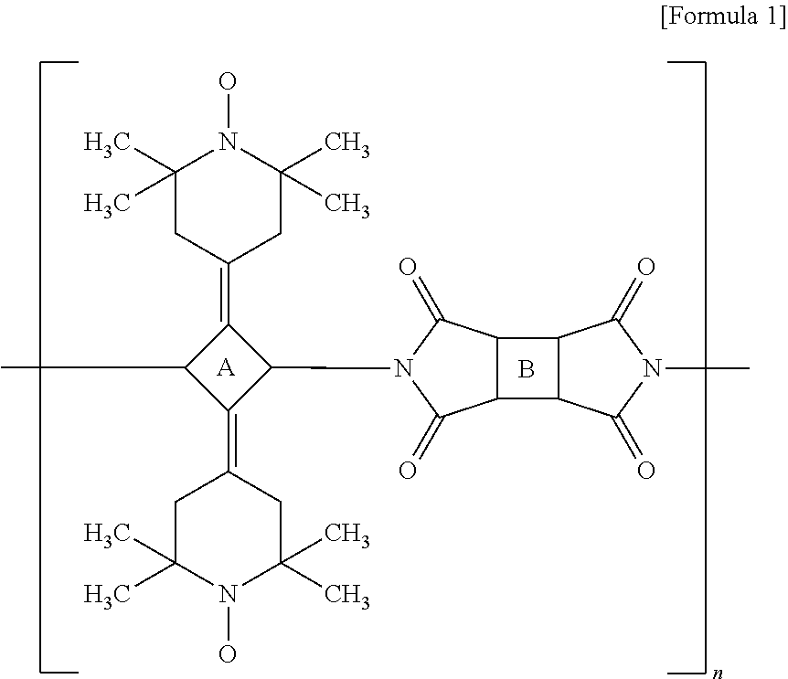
[A].C1(=C2CC(C)(C)N(O)C(C)(C)C2)C(C)C(=C2CC(C)(C)N(O)C(C)(C)C2)C1N1C(=O)C2C(C1=O)C1C2C(=O)N(C)C1=O.B
